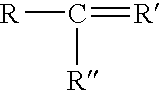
[R]C(=[R])[R]
